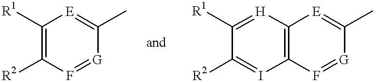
C1([R1])=C([R2])F=[G]C(C)=[E]1.C1([R1])=[H]C2=C(I=C1[R2])F=[G]C(C)=[E]2
